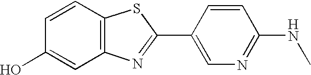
C1=CC2=C(C=C1O)N=C(C1=CN=C(NC)C=C1)S2
